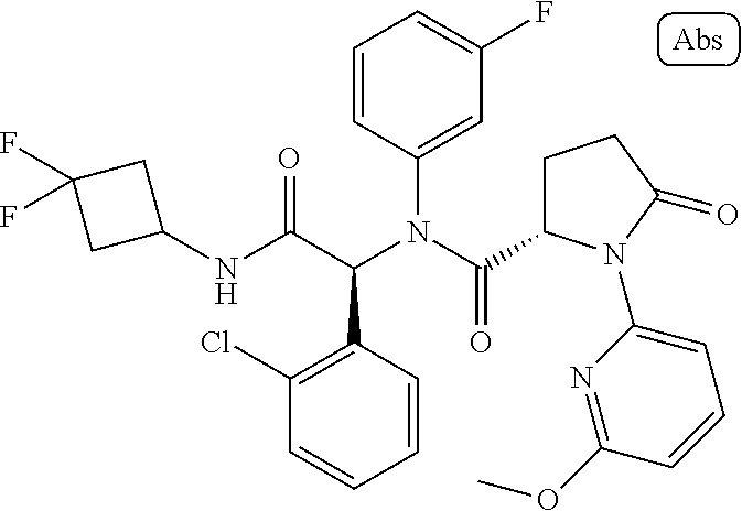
C1(NC(C(N(C(=O)C2CCC(=O)N2C2=CC=CC(OC)=N2)C2=CC(F)=CC=C2)C2=C(Cl)C=CC=C2)=O)CC(F)(F)C1
